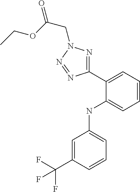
C1=C(C(F)(F)F)C=CC=C1NC1=CC=CC=C1C1=NN(CC(=O)OCC)N=N1
